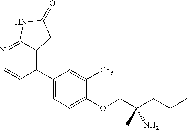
C1(C2=C3C(=NC=C2)NC(=O)C3)=CC=C(OCC(CC(C)C)(N)C)C([CF3])=C1
